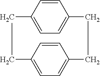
C1=CC2=CC=C1CCC1=CC=C(CC2)C=C1
